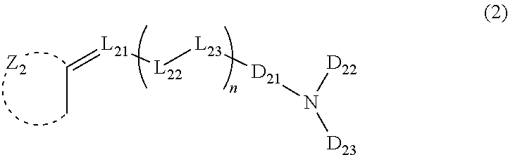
C(C)=[L21][L22][L23][D21]N([D22])[D23]
